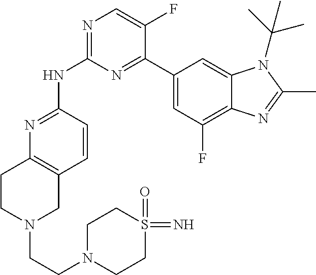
N1=C(NC2=NC=C(F)C(C3=CC(F)=C4C(=C3)N(C(C)(C)C)C(C)=N4)=N2)C=CC2=C1CCN(CCN1CCS(=O)(=N)CC1)C2
